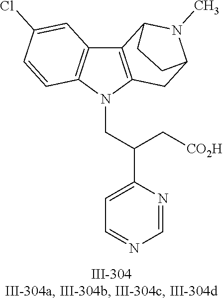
N1(CC(C2=CC=NC=N2)C[CO2H])C2=C(C3=C1C=CC(Cl)=C3)C1N(C)C(C2)CC1
